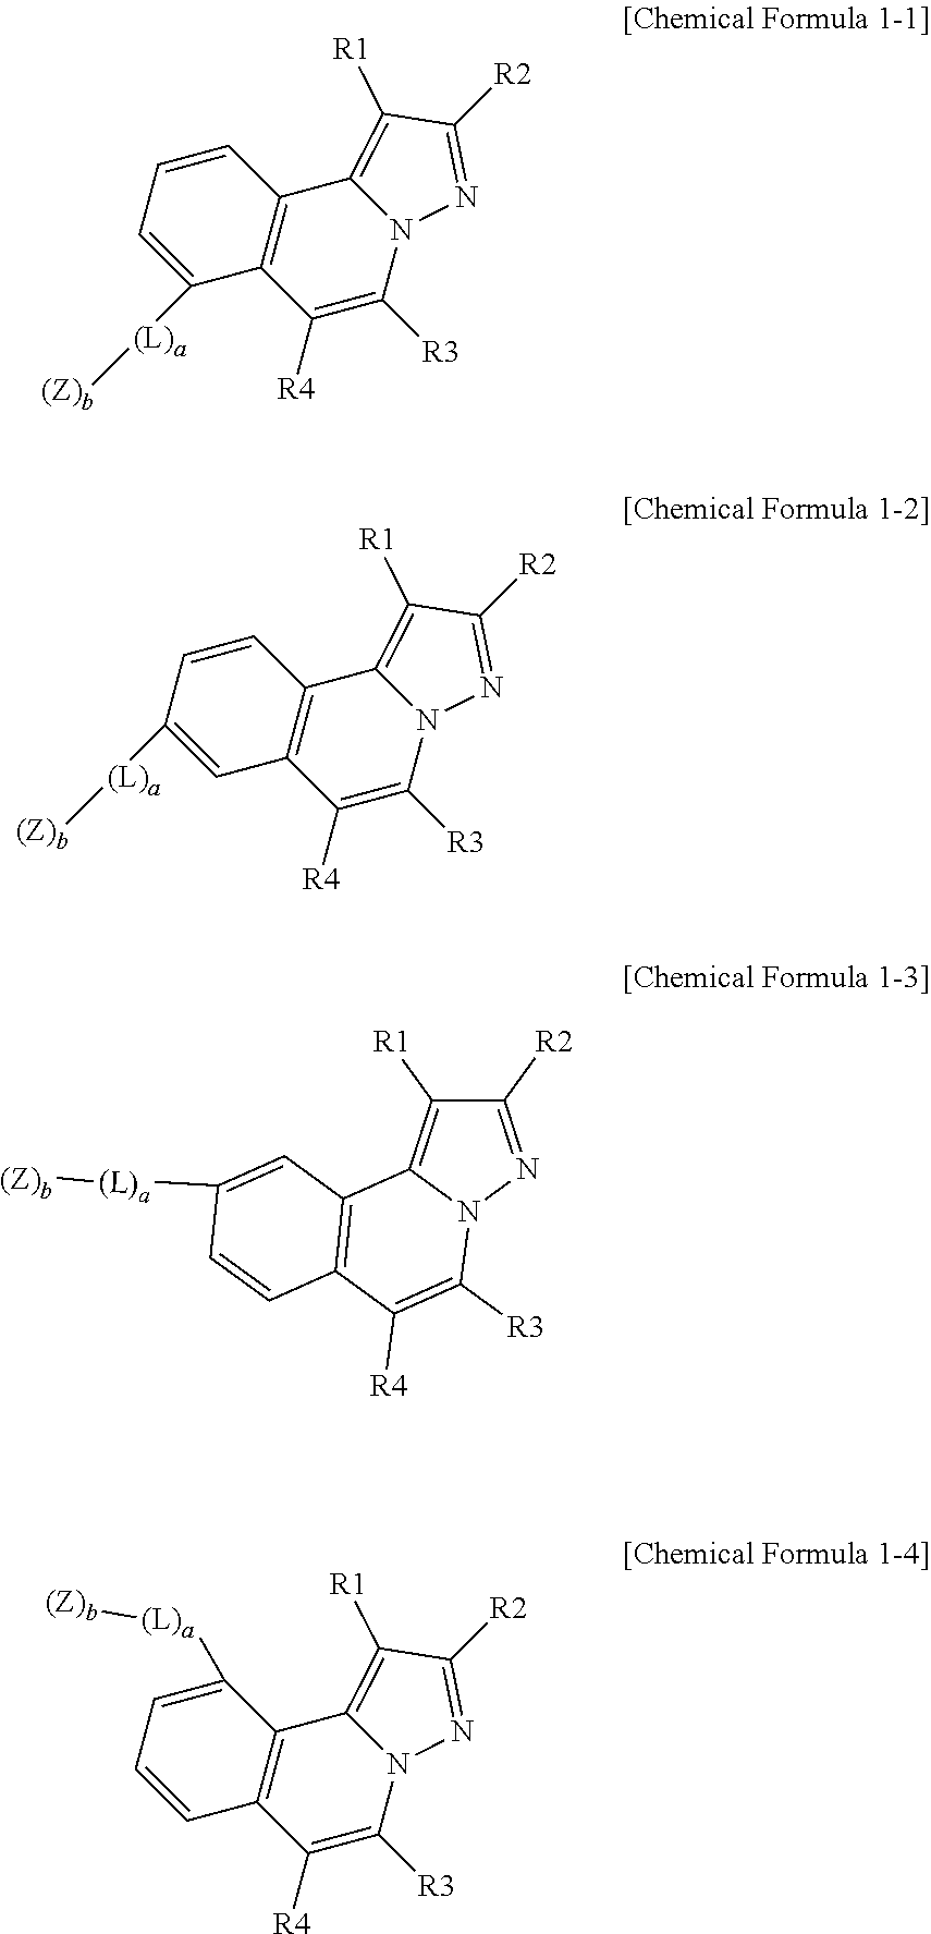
C12=C(C([R4])=C([R3])N3C1=C([R1])C([R2])=N3)C([(L)a][(Z)b])=CC=C2.C12=C(C([R4])=C([R3])N3C1=C([R1])C([R2])=N3)C=C([(L)a][(Z)b])C=C2.C12=C(C([R4])=C([R3])N3C1=C([R1])C([R2])=N3)C=CC=C2[(L)a][(Z)b].C1([R2])=NN2C(=C1[R1])C1=C(C([R4])=C2[R3])C=CC([(L)a][(Z)b])=C1
